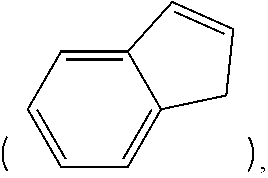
C12=CC=CC=C1C=CC2
